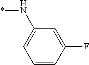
C1=CC(F)=CC(N*)=C1
